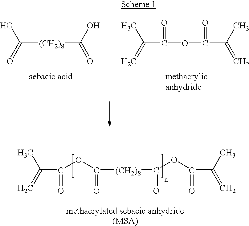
C([(CH2)8]C(=O)O)(=O)O.C(=C)(C)C(OC(C(=C)C)=O)=O.C(C(OC(=O)[(CH2)8]C(OC(=O)C(C)=C)=O)=O)(=C)C
